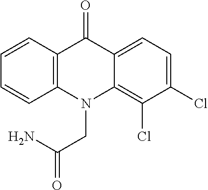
C12=C(N(CC(N)=O)C3=C(Cl)C(Cl)=CC=C3C1=O)C=CC=C2
